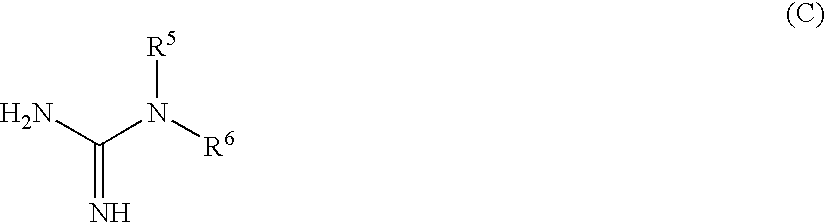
C(N([R6])[R5])(N)=N
